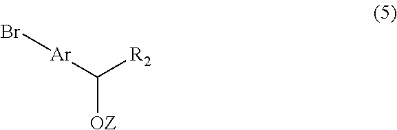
C([OZ])([Ar]Br)[R2]
